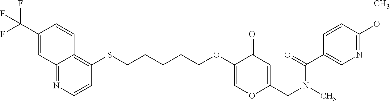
C12=NC=CC(SCCCCCOC3=COC(CN(C)C(=O)C4=CN=C(OC)C=C4)=CC3=O)=C1C=CC(C(F)(F)F)=C2
